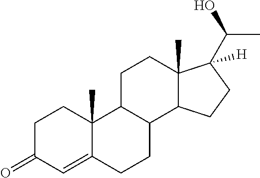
C1C(=O)C=C2C(C)(C1)C1C(CC2)C2C(C)(CC1)C(C(O)C)([H])CC2
